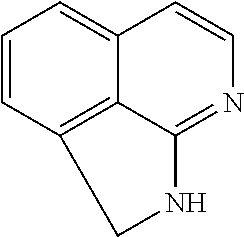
C1=CC2=C3C(=C1)C=CN=C3NC2
